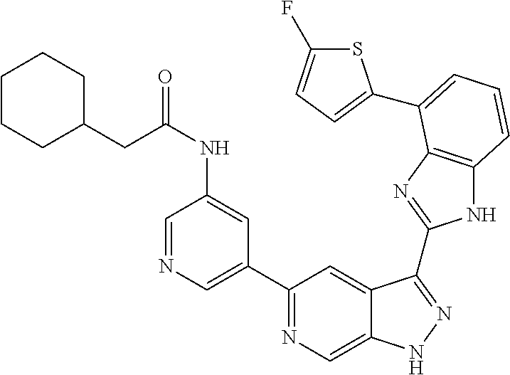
C1(C2=NC=C3C(=C2)C(C2=NC4=C(N2)C=CC=C4C2=CC=C(F)S2)=NN3)=CN=CC(NC(=O)CC2CCCCC2)=C1
